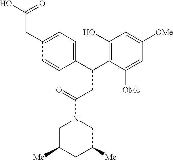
C(C1=C(O)C=C([OMe])C=C1[OMe])(CC(N1CC([Me])CC([Me])C1)=O)C1=CC=C(CC(O)=O)C=C1
